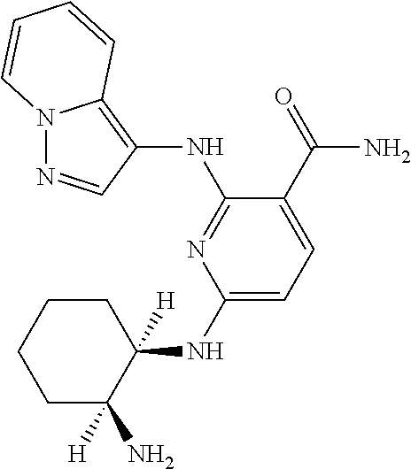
C1C(N)([H])C(NC2=CC=C(C(N)=O)C(NC3=C4N(N=C3)C=CC=C4)=N2)([H])CCC1
